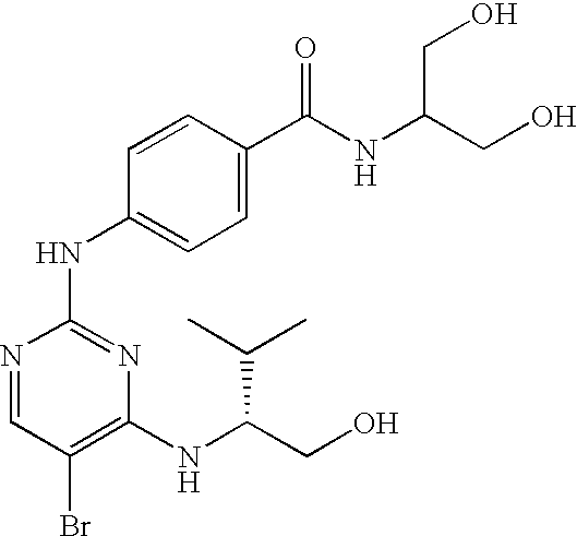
N1=CC(Br)=C(NC(CO)C(C)C)N=C1NC1=CC=C(C(NC(CO)CO)=O)C=C1
